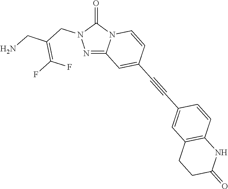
C12=NN(CC(=C(F)F)CN)C(=O)N1C=CC(C#CC1=CC3=C(C=C1)NC(=O)CC3)=C2
